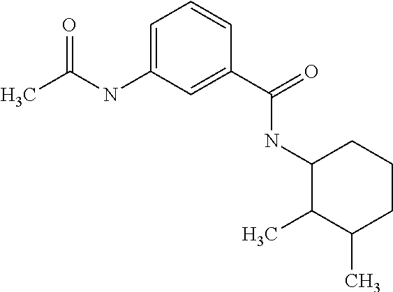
C1=C(NC(C)=O)C=C(C(=O)NC2C(C)C(C)CCC2)C=C1
